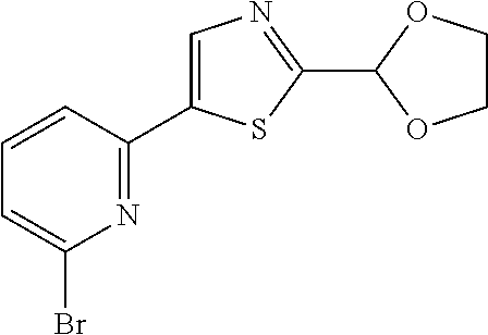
C1=CC(C2=CN=C(C3OCCO3)S2)=NC(Br)=C1
